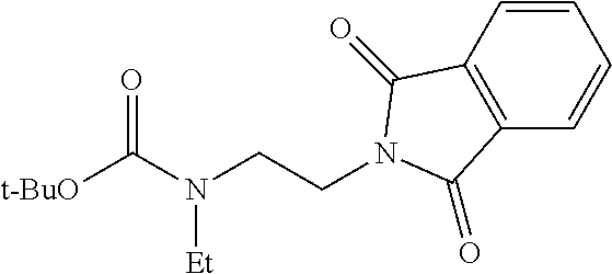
[t-BuO]C(N(CCN1C(=O)C2=C(C=CC=C2)C1=O)[Et])=O
